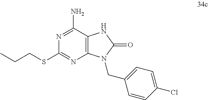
N1=C(N)C2=C(N=C1SCCC)N(CC1=CC=C(Cl)C=C1)C(=O)N2
